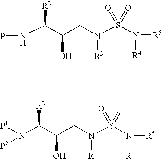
PNC([R2])C(CN(S(=O)(N([R5])[R4])=O)[R3])O.C([R2])(C(CN(S(=O)(N([R5])[R4])=O)[R3])O)N([P1])[P2]
